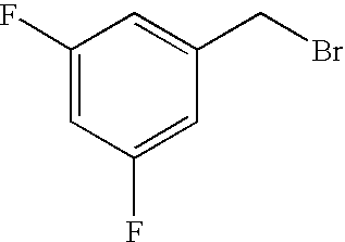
C1(F)=CC(F)=CC(CBr)=C1
